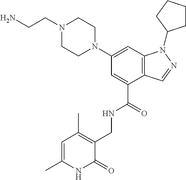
C12=C(C=C(N3CCN(CCN)CC3)C=C1C(=O)NCC1=C(C)C=C(C)NC1=O)N(C1CCCC1)N=C2
